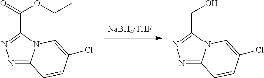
N1=C2N(C(C(=O)OCC)=N1)C=C(Cl)C=C2.[NaBH4/THF].N1=C2N(C(CO)=N1)C=C(Cl)C=C2
